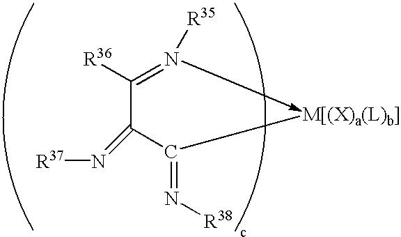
C(C(C(=N[R38])[M[(X)a(L)b]])=N[R37])([R36])=N[R35]
